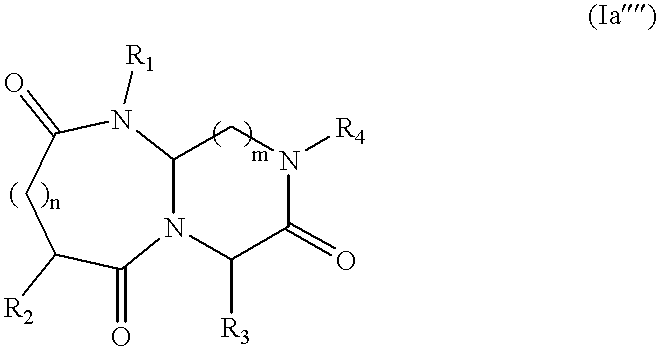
C12N(C([R3])C(=O)N([R4])C1)C(=O)C([R2])CC(=O)N2[R1]
